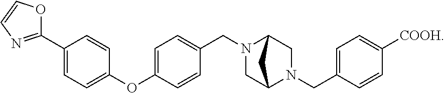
C1(C2=CC=C(OC3=CC=C(CN4CC5N(CC6=CC=C([COOH])C=C6)CC4C5)C=C3)C=C2)=NC=CO1
